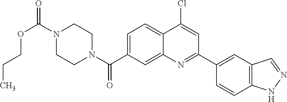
N1(C(OCCC)=O)CCN(C(=O)C2=CC=C3C(=C2)N=C(C2=CC4=C(C=C2)NN=C4)C=C3Cl)CC1
